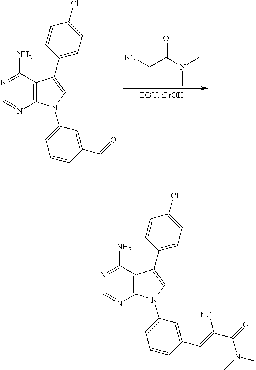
C12=C(N(C3=CC=CC(C=O)=C3)C=C1C1=CC=C(Cl)C=C1)N=CN=C2N.[NC]CC(N(C)C)=O.C12=C(N(C3=CC=CC(C=C(C(=O)N(C)C)[NC])=C3)C=C1C1=CC=C(Cl)C=C1)N=CN=C2N
